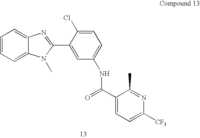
C1=CC=C2C(=C1)N=C(C1=CC(NC(C3=CC=C([CF3])N=C3C)=O)=CC=C1Cl)N2C
